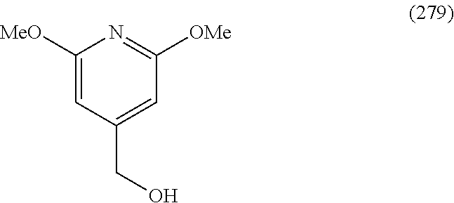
C1([MeO])=CC(CO)=CC([OMe])=N1
